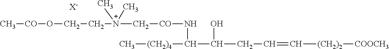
C[(CH2)4]C(C(CC=C[(CH2)2][COOCH3])O)N[CO]C[N+](CCO[CO]C)(C)C.[X-]
